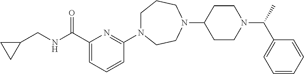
C1N(C2=NC(C(NCC3CC3)=O)=CC=C2)CCN(C2CCN(C(C)C3=CC=CC=C3)CC2)CC1
